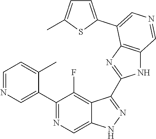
C1(C2=CN=CC=C2C)=NC=C2C(=C1F)C(C1=NC3=C(N1)C=NC=C3C1=CC=C(C)S1)=NN2
